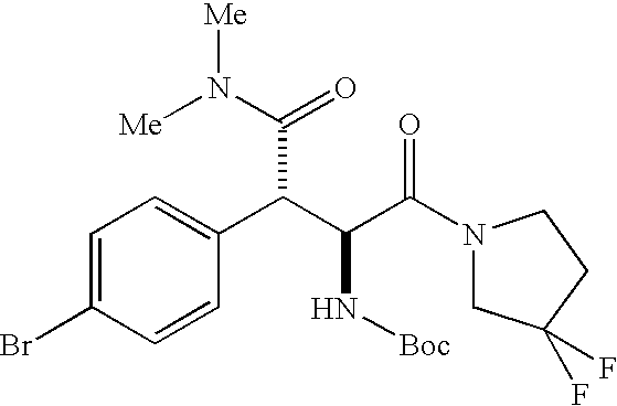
C1=C(Br)C=CC(C(C(C(N2CC(F)(F)CC2)=O)N[Boc])C(N([Me])[Me])=O)=C1
